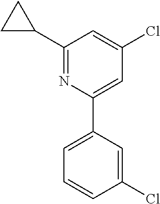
C1(C2CC2)=NC(C2=CC=CC(Cl)=C2)=CC(Cl)=C1
